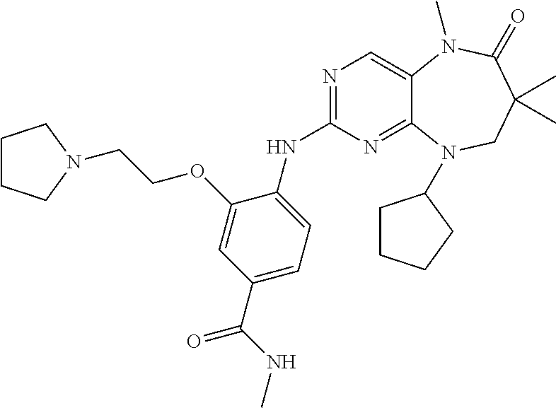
N1=C(NC2=CC=C(C(NC)=O)C=C2OCCN2CCCC2)N=C2C(=C1)N(C)C(=O)C(C)(C)CN2C1CCCC1
